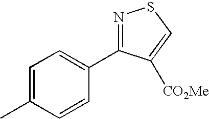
C1=C(C)C=CC(C2=NSC=C2[CO2Me])=C1
